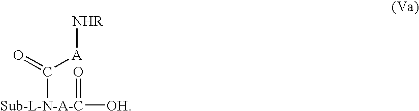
[Sub-L-N-A-C](C(=O)[A][NHR])([OH])=O
